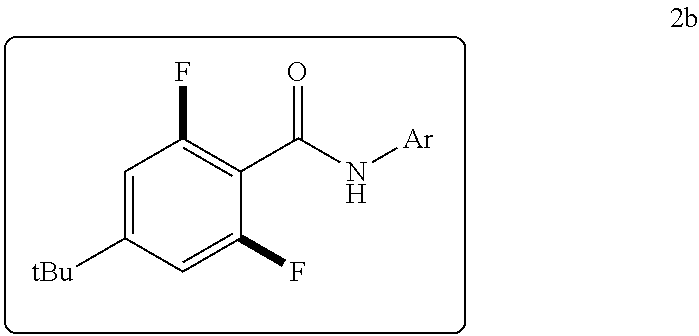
C1=C([tBu])C=C(F)C(C(N[Ar])=O)=C1F
